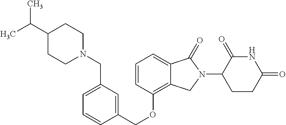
C(OC1=C2C(=CC=C1)C(=O)N(C1C(=O)NC(=O)CC1)C2)C1=CC(CN2CCC(C(C)C)CC2)=CC=C1
